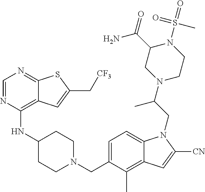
C1=NC(NC2CCN(CC3=CC=C4C(=C3C)C=C([CN])N4CC(N3CCN(S(=O)(C)=O)C(C(=O)N)C3)C)CC2)=C2C(=N1)SC(C[CF3])=C2
